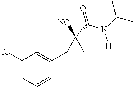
C1=C(Cl)C=C(C2=CC2([NC])C(=O)N(C(C)C)[H])C=C1
